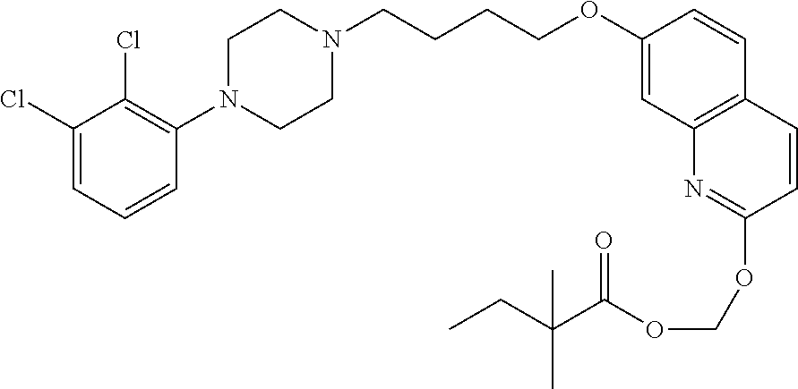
C1(Cl)=CC=CC(N2CCN(CCCCOC3=CC4=C(C=C3)C=CC(OCOC(C(CC)(C)C)=O)=N4)CC2)=C1Cl
